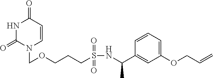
N1C(=O)N(COCCCS(NC(C2=CC(OCC=C)=CC=C2)C)(=O)=O)C=CC1=O
